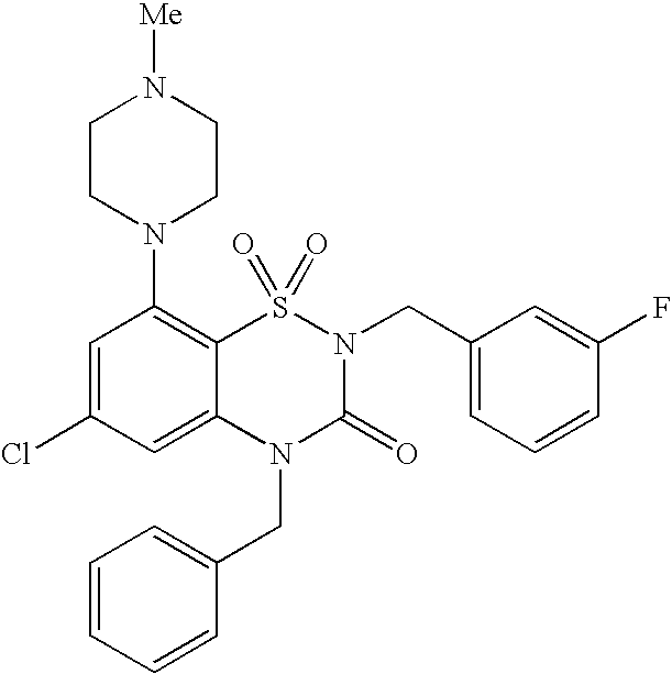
C1=C(Cl)C=C2C(=C1N1CCN([Me])CC1)S(=O)(=O)N(CC1=CC=CC(F)=C1)C(=O)N2CC1=CC=CC=C1
